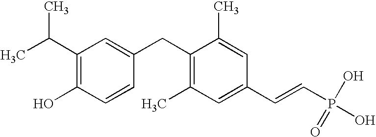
C1(C(C)C)=C(O)C=CC(CC2=C(C)C=C(C=CP(O)(=O)O)C=C2C)=C1
